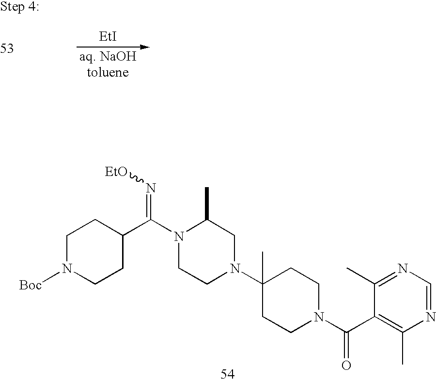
[EtI].C1N([Boc])CCC(C(N2CCN(C3(C)CCN(C(=O)C4=C(C)N=CN=C4C)CC3)CC2C)=N[EtO])C1
